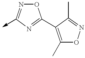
O1N=C(->C)N=C1C1=C(C)ON=C1C
